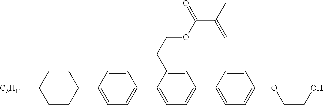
C1CC([C5H11])CCC1C1=CC=C(C2=CC=C(C3=CC=C(OCCO)C=C3)C=C2CCOC(C(=C)C)=O)C=C1
